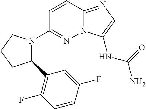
C1=CC2=NC=C(NC(N)=O)N2N=C1N1C(C2=C(F)C=CC(F)=C2)CCC1
